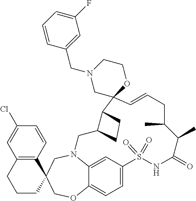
N12C3=CC(=CC=C3OCC3(C4=C(C=C(Cl)C=C4)CCC3)C1)S(=O)(=O)NC(=O)C(C)C(C)CC=CC1(C3C(C2)CC3)OCCN(CC2=CC(F)=CC=C2)C1
